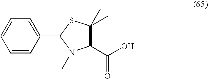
C1=CC=CC(C2SC(C)(C)C(C(O)=O)N2C)=C1
